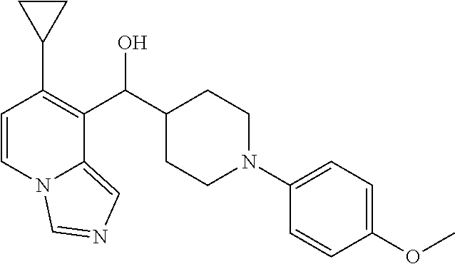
C1=CN2C(=CN=C2)C(C(C2CCN(C3=CC=C(OC)C=C3)CC2)O)=C1C1CC1
